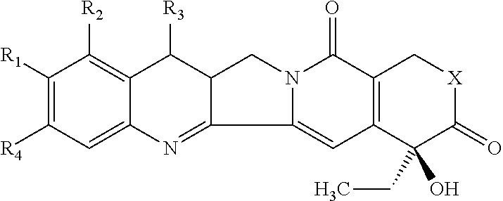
C1([R1])=C([R4])C=C2C(=C1[R2])C([R3])C1CN3C(=CC4=C(C3=O)C[X]C(=O)C4(CC)O)C1=N2
